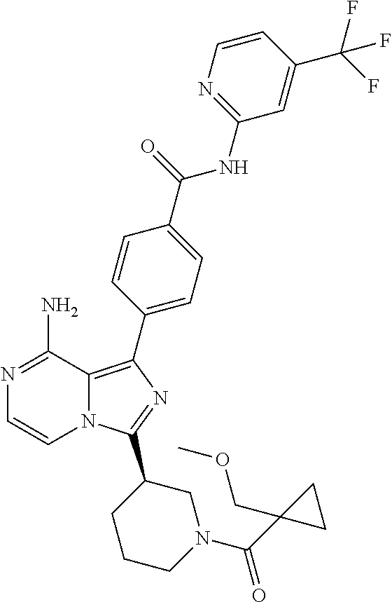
N12C(=C(C3=CC=C(C(=O)NC4=NC=CC(C(F)(F)F)=C4)C=C3)N=C1C1CCCN(C(C3(COC)CC3)=O)C1)C(N)=NC=C2
